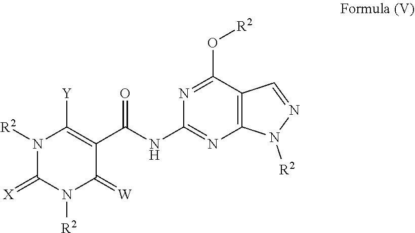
N1([R2])C(=[X])N([R2])C(=[W])C(C(=O)NC2=NC3=C(C(O[R2])=N2)C=NN3[R2])=C1[Y]
